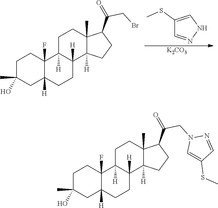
C1(SC)=CNN=C1.[K2CO3].C1C(C)(O)CC2([H])C(F)(C1)C1([H])C([H])(CC2)C2([H])C(C)(CC1)C(C(=O)CBr)CC2.C1C(C)(O)CC2([H])C(F)(C1)C1([H])C([H])(CC2)C2([H])C(C)(CC1)C(C(=O)CN1C=C(SC)C=N1)CC2
